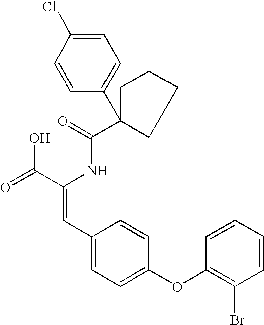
C(=O)(NC(C(=O)O)=CC1=CC=C(OC2=C(Br)C=CC=C2)C=C1)C1(C2=CC=C(Cl)C=C2)CCCC1
